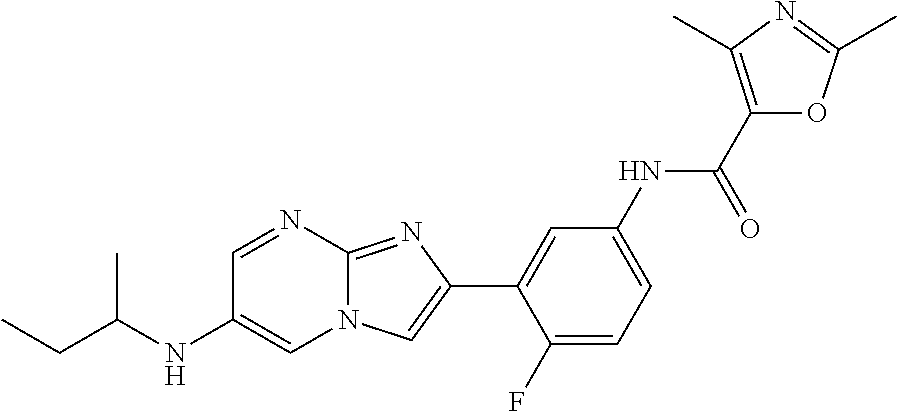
C1=NC2=NC(C3=CC(NC(C4=C(C)N=C(C)O4)=O)=CC=C3F)=CN2C=C1NC(CC)C
